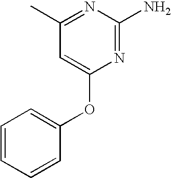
C1(C)=NC(N)=NC(OC2=CC=CC=C2)=C1
